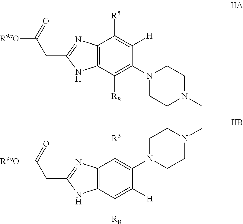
C12=C(C([R8])=C(N3CCN(C)CC3)C([H])=C1[R5])NC(CC([R9aO])=O)=N2.C12=C(C([R8])=C([H])C(N3CCN(C)CC3)=C1[R5])NC(CC([R9aO])=O)=N2
